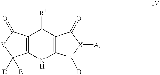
C12=C(NC3=C(C1[R1])C(=O)[X]([A])N3B)C([D])([E])[V]C2=O
